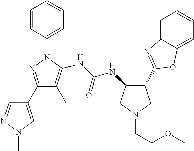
C1N(CCOC)CC(C2=NC3=CC=CC=C3O2)C1NC(NC1=C(C)C(C2=CN(C)N=C2)=NN1C1=CC=CC=C1)=O
